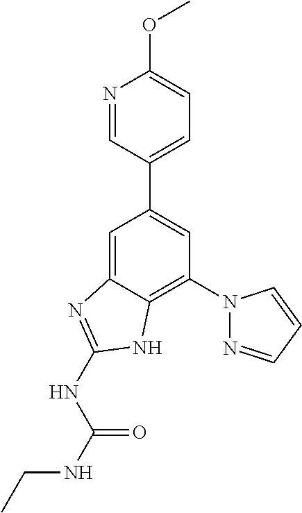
C1=C2C(=C(N3N=CC=C3)C=C1C1=CC=C(OC)N=C1)NC(NC(NCC)=O)=N2
